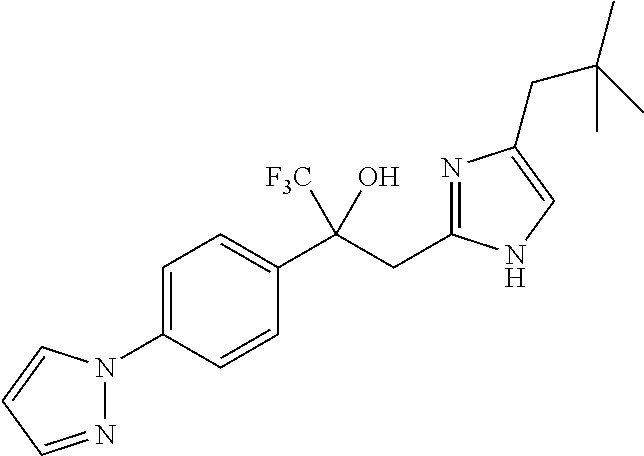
C1=C(N2N=CC=C2)C=CC(C(CC2=NC(CC(C)(C)C)=CN2)(O)[F3C])=C1
